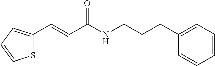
C(C1=CC=CC=C1)CC(NC(C=CC1=CC=CS1)=O)C
